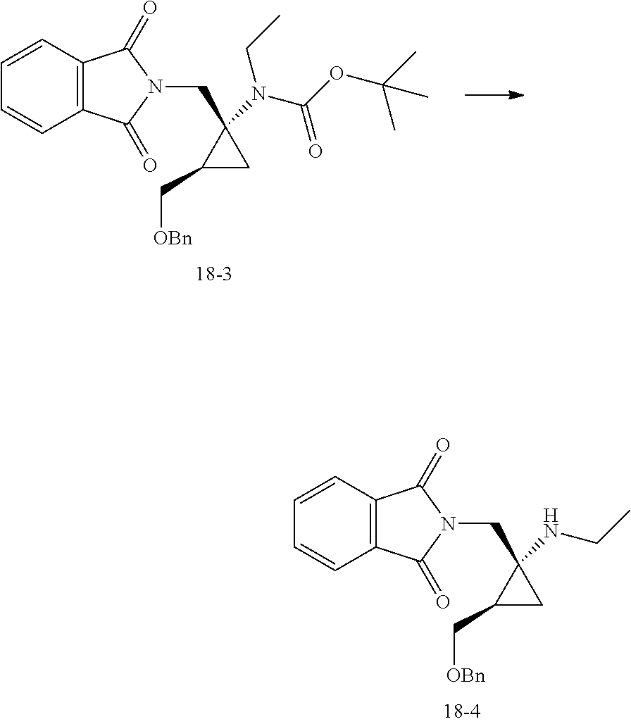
C1(C[OBn])CC1(CN1C(=O)C2=C(C1=O)C=CC=C2)N(CC)C(=O)OC(C)(C)C.C1(C[OBn])CC1(CN1C(=O)C2=C(C1=O)C=CC=C2)NCC
